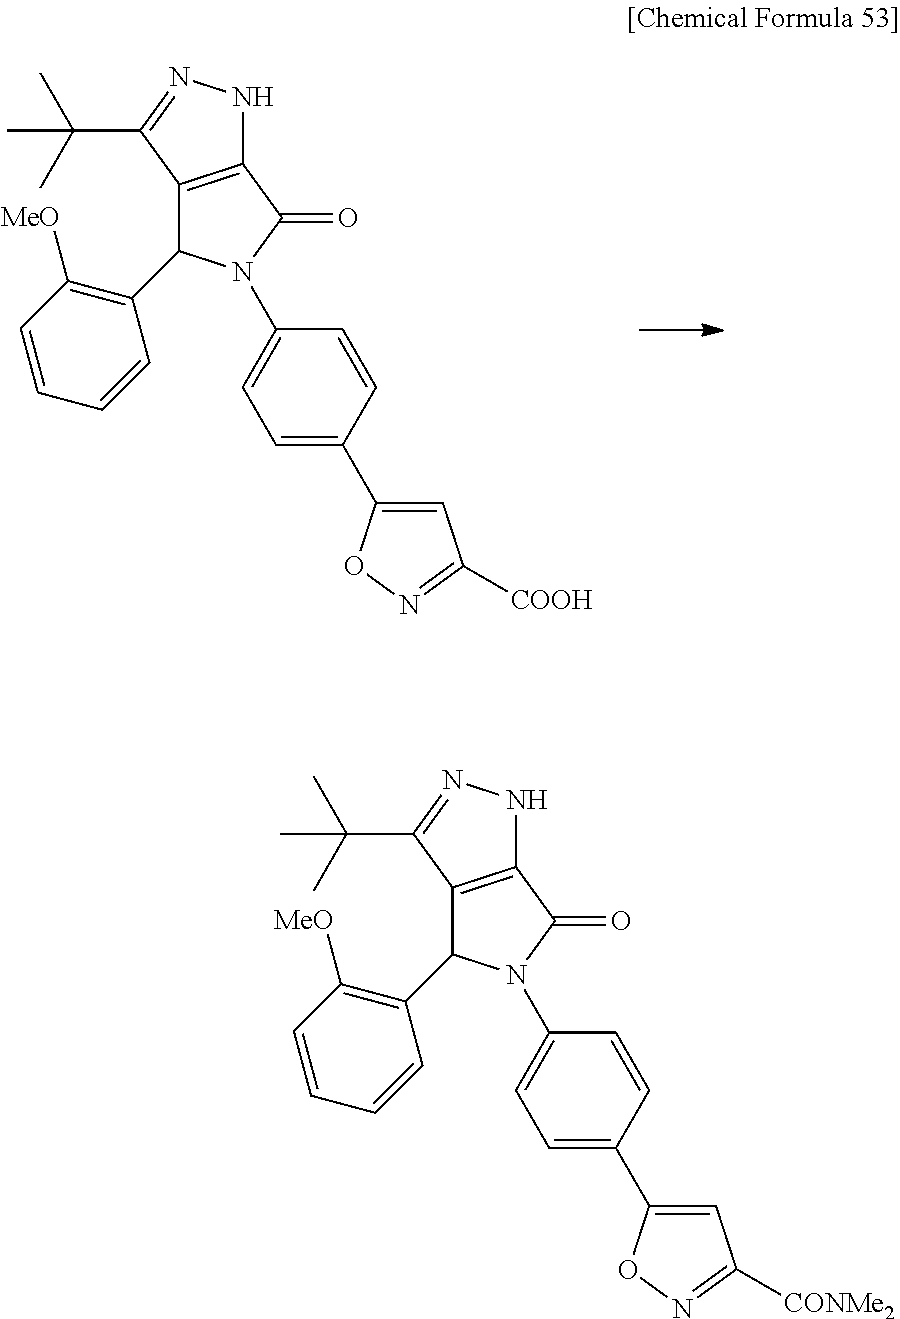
C12=C(C(=O)N(C3=CC=C(C4=CC([COOH])=NO4)C=C3)C1C1=C([MeO])C=CC=C1)NN=C2C(C)(C)C.C12=C(C(=O)N(C3=CC=C(C4=CC([CONMe2])=NO4)C=C3)C1C1=C([MeO])C=CC=C1)NN=C2C(C)(C)C
